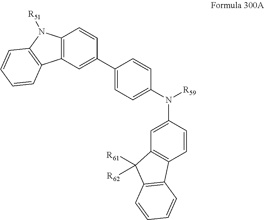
C1=CC(N(C2=CC=C(C3=CC4=C(C=C3)N([R51])C3=C4C=CC=C3)C=C2)[R59])=CC2=C1C1=C(C2([R61])[R62])C=CC=C1
